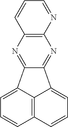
C1=CC2=C(N=C1)N=C1C(=N2)C2=CC=CC3=C2C1=CC=C3
